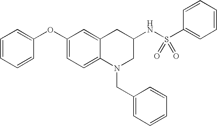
C1(OC2=CC=CC=C2)=CC=C2C(=C1)CC(NS(=O)(=O)C1=CC=CC=C1)CN2CC1=CC=CC=C1
